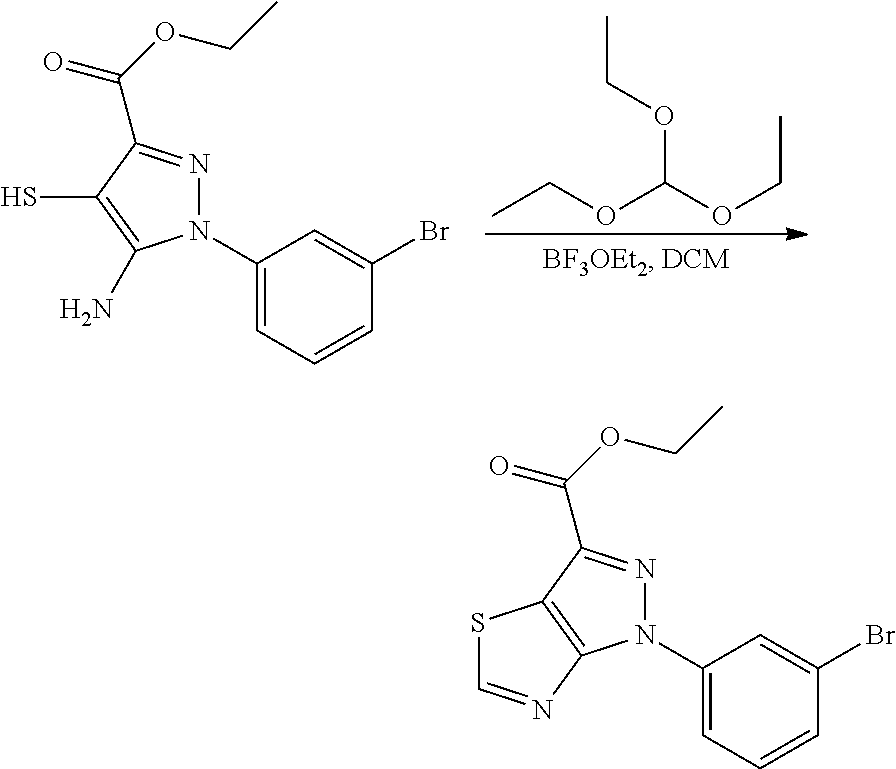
C1(N2N=C(C(OCC)=O)C(S)=C2N)=CC=CC(Br)=C1.CCOC(OCC)OCC.C1(N2N=C(C(OCC)=O)C3=C2N=CS3)=CC=CC(Br)=C1
